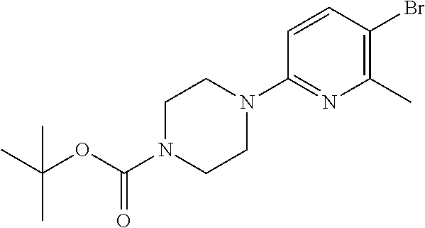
C1N(C(OC(C)(C)C)=O)CCN(C2=NC(C)=C(Br)C=C2)C1
